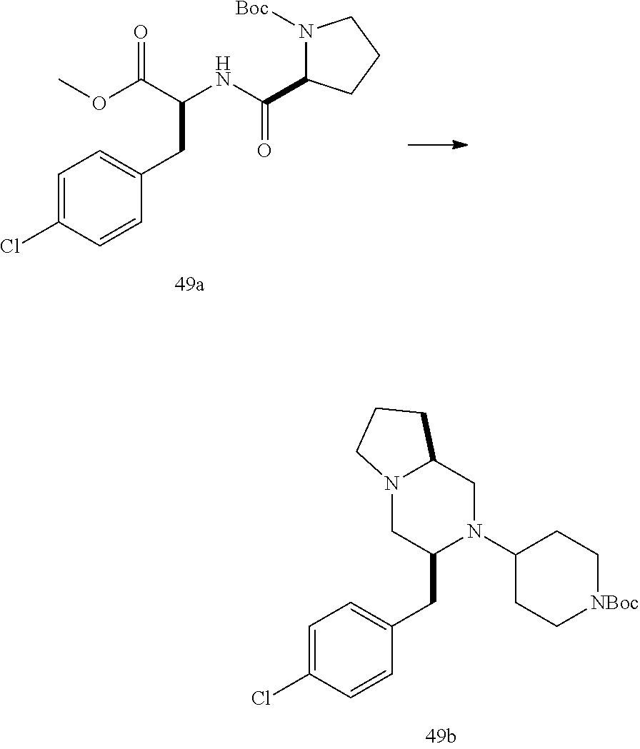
C1=C(Cl)C=CC(CC2N(C3CC[NBoc]CC3)CC3N(C2)CCC3)=C1.C1=C(Cl)C=CC(CC(NC(C2N([Boc])CCC2)=O)C(OC)=O)=C1
